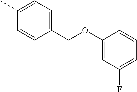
C(C1=CC=C(C)C=C1)OC1=CC(F)=CC=C1
